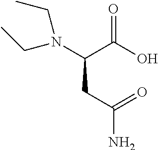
N(C(C(O)=O)CC(N)=O)(CC)CC
